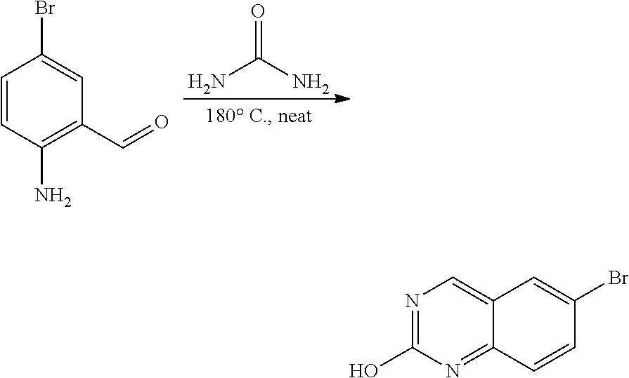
C1=CC(N)=C(C=O)C=C1Br.NC(N)=O.N1=C(O)N=C2C(=C1)C=C(Br)C=C2
